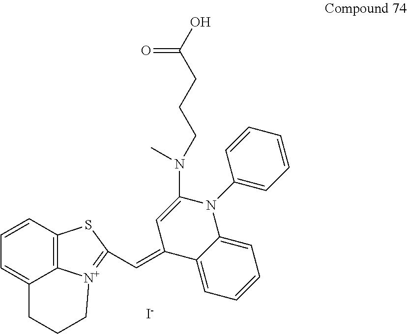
C1=C2C3=C(C=C1)SC(C=C1C4=CC=CC=C4N(C4=CC=CC=C4)C(N(C)CCCC(O)=O)=C1)=[N+]3CCC2.[I-]
